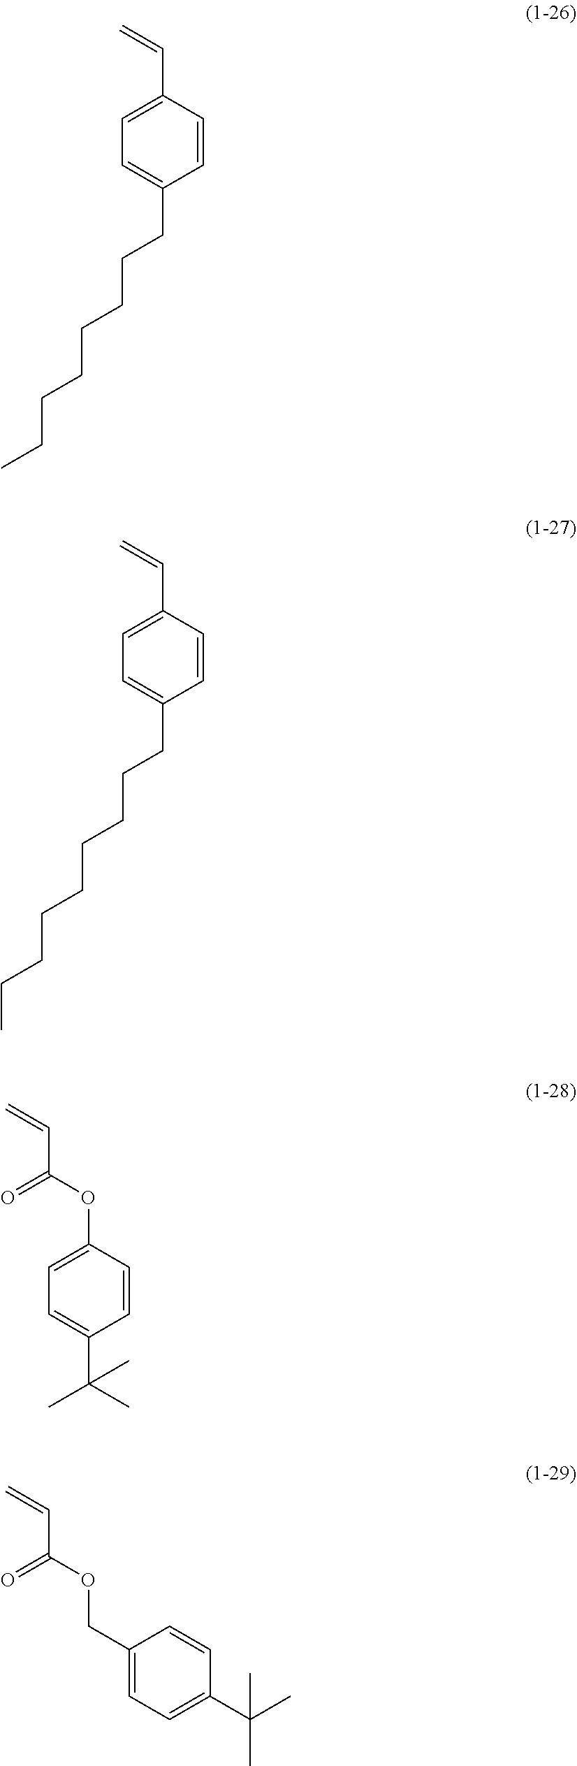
C1=CC(C=C)=CC=C1CCCCCCCC.C1=CC(C=C)=CC=C1CCCCCCCCC.C1=CC(OC(C=C)=O)=CC=C1C(C)(C)C.C(OC(C=C)=O)C1=CC=C(C(C)(C)C)C=C1
